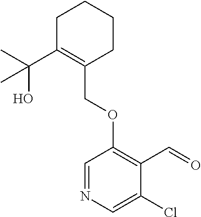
C1C(C(C)(O)C)=C(COC2=C(C=O)C(Cl)=CN=C2)CCC1
